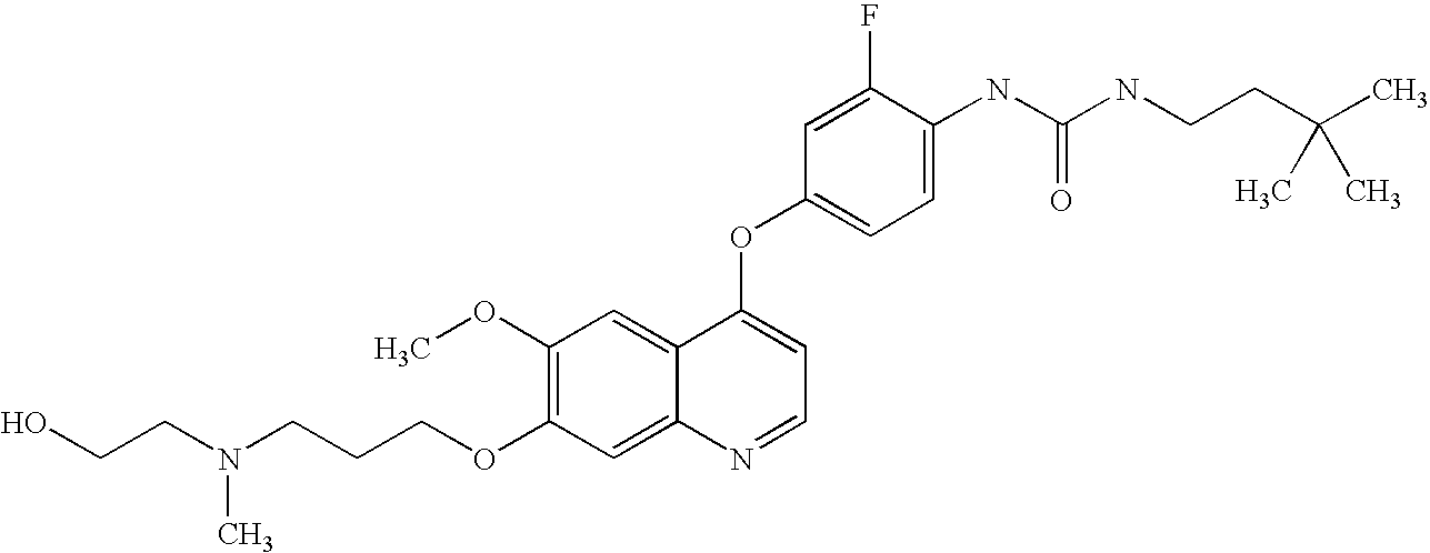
C1(OC)=C(OCCCN(CCO)C)C=C2C(=C1)C(OC1=CC=C(NC(NCCC(C)(C)C)=O)C(F)=C1)=CC=N2
